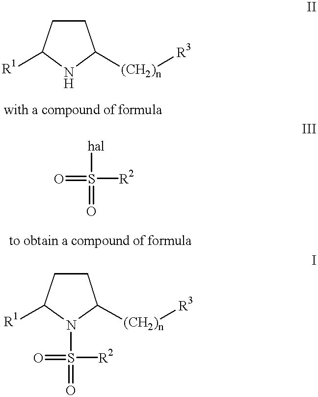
C1CC([R1])NC1[(CH2)n][R3].C1CC([R1])N(S(=O)(=O)[R2])C1[(CH2)n][R3].[hal]S(=O)([R2])=O
